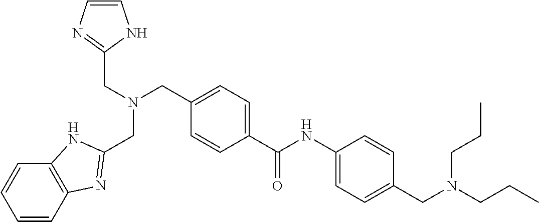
C1=C(C(NC2=CC=C(CN(CCC)CCC)C=C2)=O)C=CC(CN(CC2=NC=CN2)CC2=NC3=C(C=CC=C3)N2)=C1
